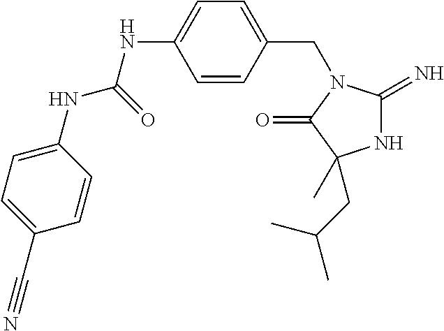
N1C(=N)N(CC2=CC=C(NC(NC3=CC=C(C#N)C=C3)=O)C=C2)C(=O)C1(C)CC(C)C
